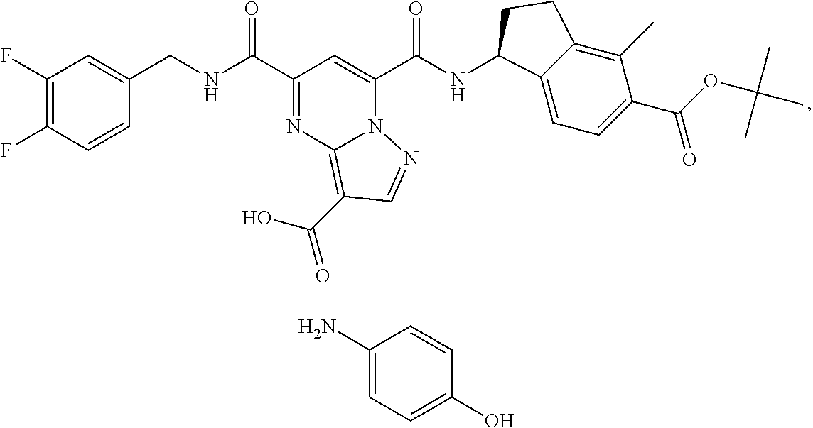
C1(F)=C(F)C=CC(CNC(C2=NC3=C(C(O)=O)C=NN3C(C(NC3C4=CC=C(C(OC(C)(C)C)=O)C(C)=C4CC3)=O)=C2)=O)=C1.C1(N)=CC=C(O)C=C1
